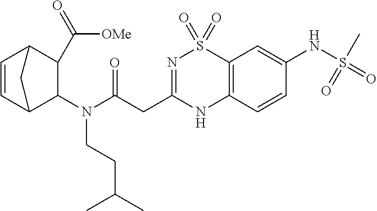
N1=C(CC(=O)N(C2C(C(=O)[OMe])C3C=CC2C3)CCC(C)C)NC2=C(S1(=O)=O)C=C(NS(=O)(C)=O)C=C2
